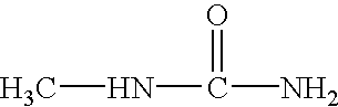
CNC(N)=O
